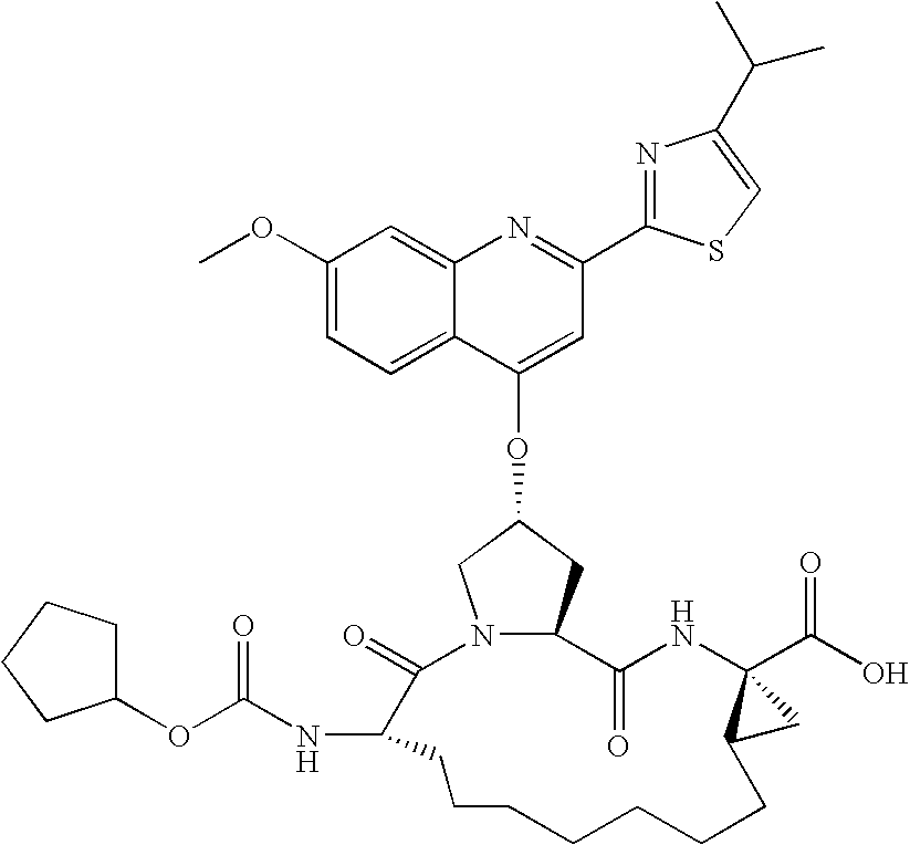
C1(OC(NC2C(=O)N3C(CC(OC4=CC(C5=NC(C(C)C)=CS5)=NC5=CC(OC)=CC=C54)C3)C(=O)NC3(C(O)=O)C(C3)CCCCCCC2)=O)CCCC1
